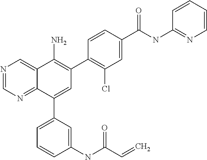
C1(C(NC2=NC=CC=C2)=O)=CC(Cl)=C(C2=C(N)C3=CN=CN=C3C(C3=CC=CC(NC(C=C)=O)=C3)=C2)C=C1
